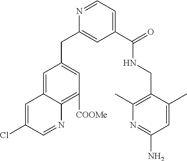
C1=C(Cl)C=NC2=C([COOMe])C=C(CC3=CC(C(NCC4=C(C)N=C(N)C=C4C)=O)=CC=N3)C=C12
